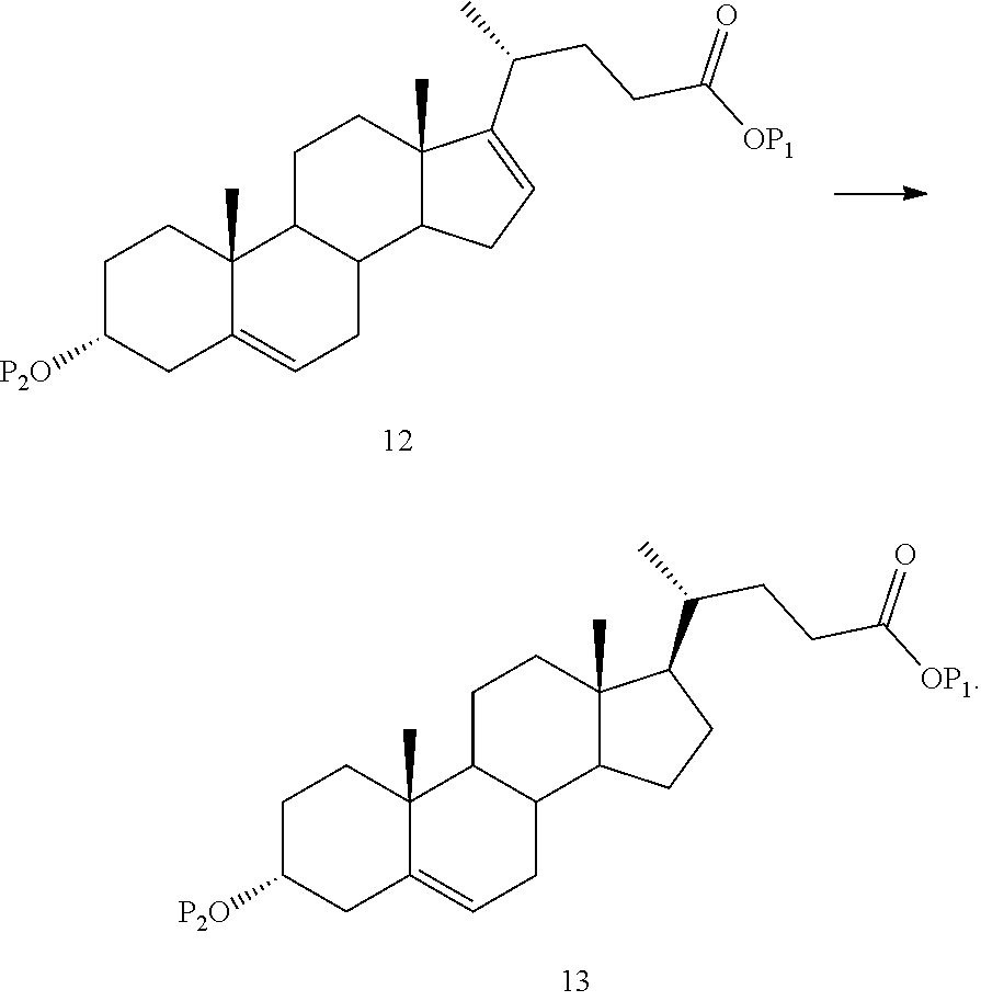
C1C([P2O])CC2=CCC3C(C2(C)C1)CCC1(C)C3CCC1C(CCC([OP1])=O)C.C1C([P2O])CC2=CCC3C(C2(C)C1)CCC1(C)C3CC=C1C(CCC([OP1])=O)C
